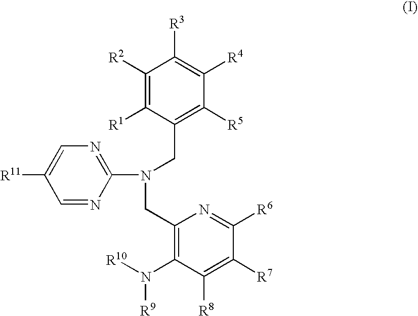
C1([R2])=C([R1])C(CN(CC2=C(N([R9])[R10])C([R8])=C([R7])C([R6])=N2)C2=NC=C([R11])C=N2)=C([R5])C([R4])=C1[R3]
